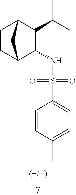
C1(C(C)C)C2CCC(C1NS(=O)(=O)C1=CC=C(C)C=C1)C2
